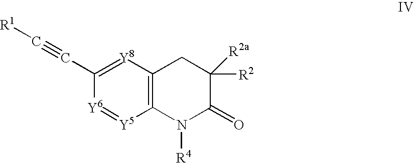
C1(C#C[R1])=[Y8]C2=C([Y5]=[Y6]1)N([R4])C(=O)C([R2])([R2a])C2
